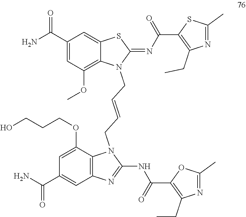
C1(C(=O)N)=CC(OC)=C2C(=C1)SC(=NC(C1=C(CC)N=C(C)S1)=O)N2CC=CCN1C2=C(C=C(C(=O)N)C=C2OCCCO)N=C1NC(=O)C1=C(CC)N=C(C)O1
